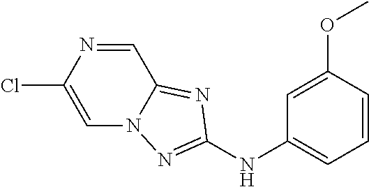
C1=NC(Cl)=CN2C1=NC(NC1=CC=CC(OC)=C1)=N2
